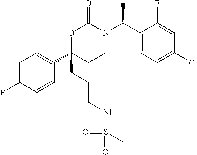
C1=C(F)C=CC(C2(CCCNS(=O)(=O)C)CCN(C(C3=CC=C(Cl)C=C3F)C)C(=O)O2)=C1
